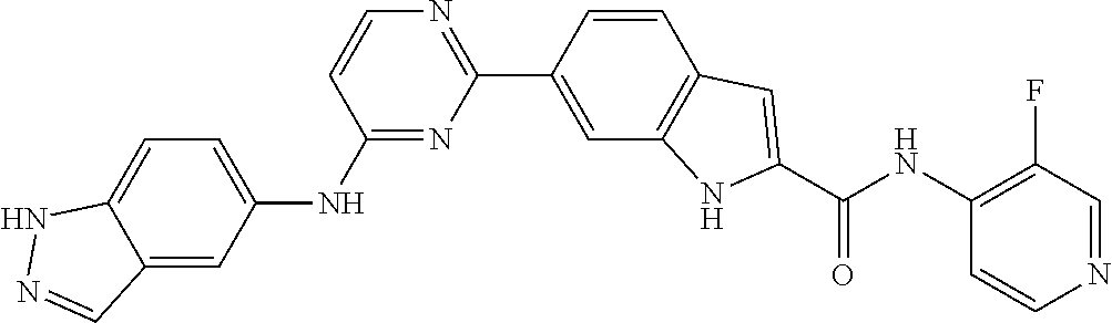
C12=CC=C(NC3=NC(C4=CC5=C(C=C4)C=C(C(NC4=C(F)C=NC=C4)=O)N5)=NC=C3)C=C1C=NN2
